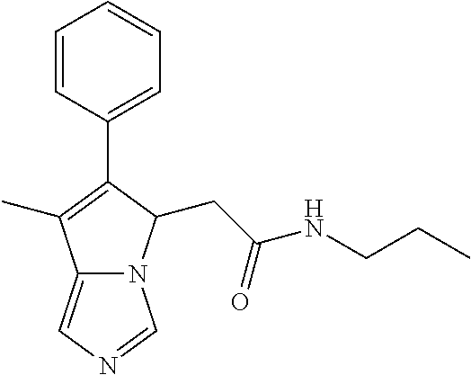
C1=CC(C2=C(C)C3=CN=CN3C2CC(NCCC)=O)=CC=C1
